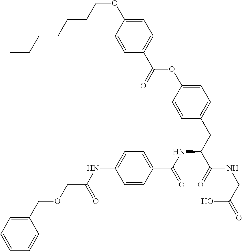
C1=C(OCCCCCCC)C=CC(C(=O)OC2=CC=C(CC(C(NCC(=O)O)=O)NC(C3=CC=C(NC(=O)COCC4=CC=CC=C4)C=C3)=O)C=C2)=C1
